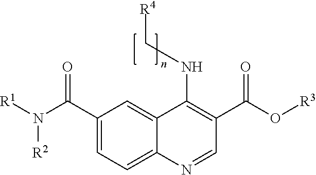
C1(C(N([R1])[R2])=O)=CC=C2C(=C1)C(NC[R4])=C(C(=O)O[R3])C=N2
